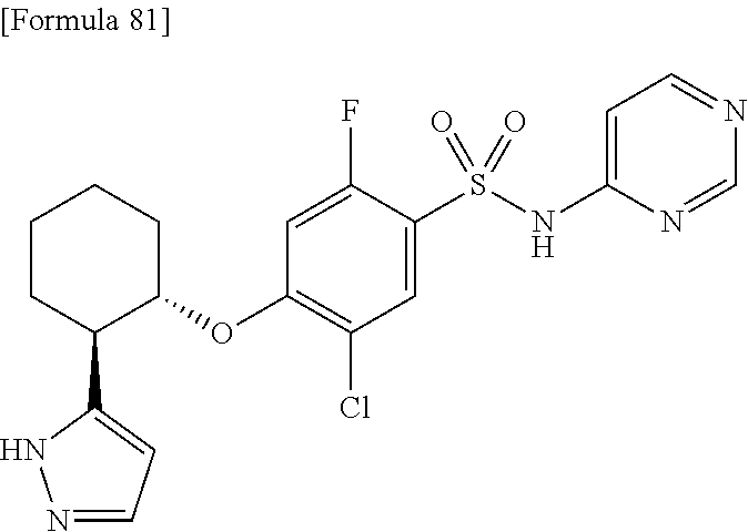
N1=CC=C(C2C(OC3=C(Cl)C=C(S(NC4=CC=NC=N4)(=O)=O)C(F)=C3)CCCC2)N1
